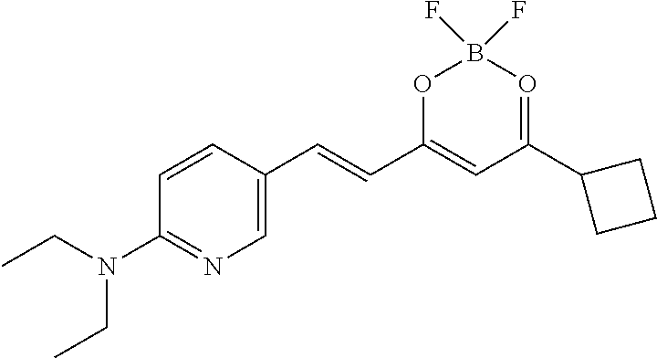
O1C(C=CC2=CN=C(N(CC)CC)C=C2)=CC(C2CCC2)=OB1(F)F
